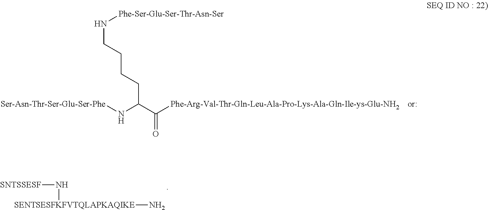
N([SENTSESFKFVTQLAPKAQIKE]N)[SNTSSESF].[Ser-Asn-Thr-Ser-Glu-Ser-Phe]NC(C([Phe-Arg-Val-Thr-Gln-Leu-Ala-Pro-Lys-Ala-Gln-Ile-ys-Glu-NH2])=O)CCCCN[Phe-Ser-Glu-Ser-Thr-Asn-Ser]
